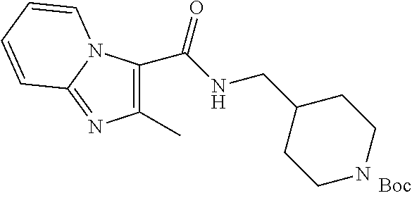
C1(C)=C(C(NCC2CCNCC2)=O)N2C(=N1)C=CC=C2
